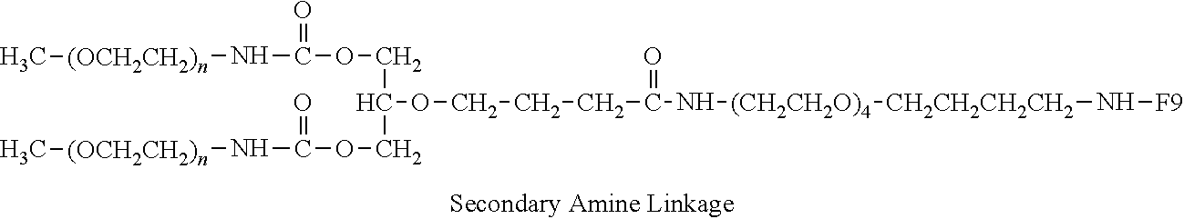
N(C(=O)CCCOC(COC(N[(OCH2CH2)n]C)=O)COC(N[(OCH2CH2)n]C)=O)[(CH2CH2O)4][CH2CH2CH2CH2]N[F9]
